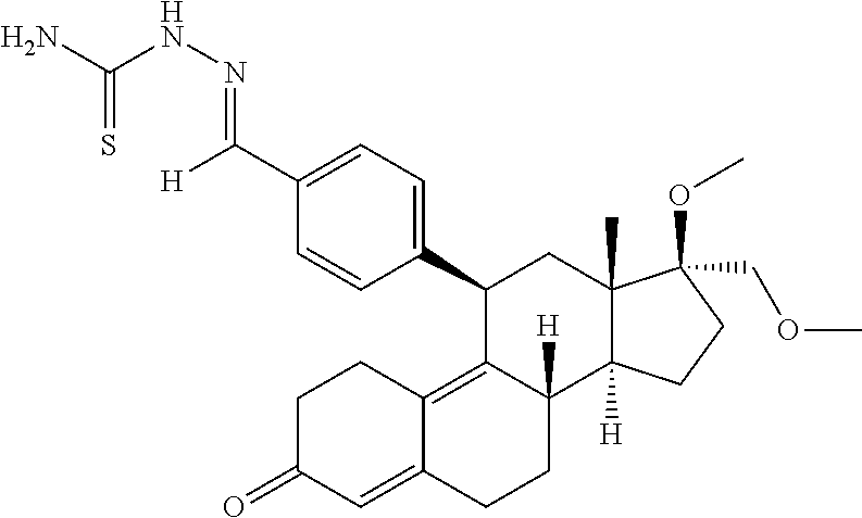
[H]C(C1=CC=C(C2C3=C4C(=CC(=O)CC4)CCC3([H])C3([H])C(C)(C2)C(OC)(COC)CC3)C=C1)=NNC(N)=S
